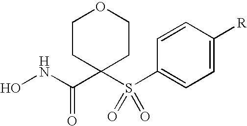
C1CC(S(C2=CC=C([R])C=C2)(=O)=O)(C(NO)=O)CCO1
